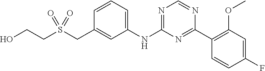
C1=CC=C(NC2=NC=NC(C3=C(OC)C=C(F)C=C3)=N2)C=C1CS(CCO)(=O)=O
